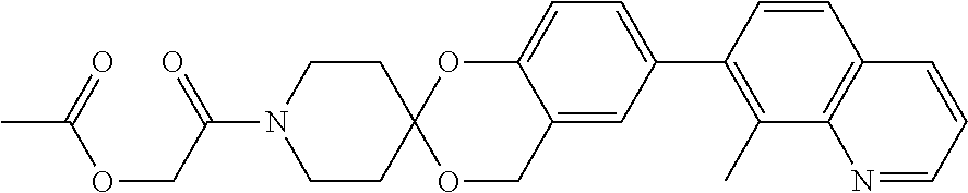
O(CC(=O)N1CCC2(CC1)OCC1=CC(C3=C(C)C4=C(C=C3)C=CC=N4)=CC=C1O2)C(=O)C
